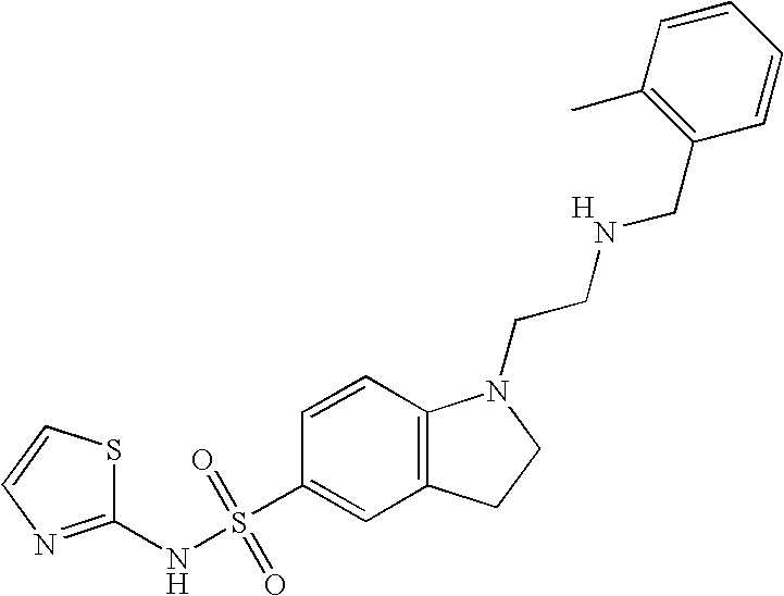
C1(NS(C2=CC3=C(C=C2)N(CCNCC2=C(C)C=CC=C2)CC3)(=O)=O)=NC=CS1.[H]
